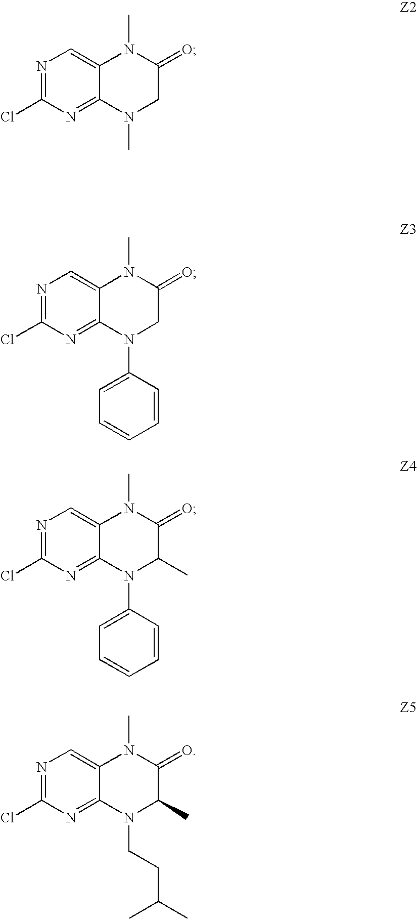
N1=C(Cl)N=C2C(=C1)N(C)C(=O)CN2C.N1=C(Cl)N=C2C(=C1)N(C)C(=O)CN2C1=CC=CC=C1.N1=C(Cl)N=C2C(=C1)N(C)C(=O)C(C)N2C1=CC=CC=C1.N1=C(Cl)N=C2C(=C1)N(C)C(=O)C(C)N2CCC(C)C
